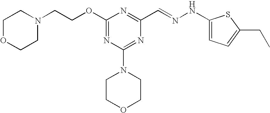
C(COC1=NC(N2CCOCC2)=NC(C=NNC2=CC=C(CC)S2)=N1)N1CCOCC1
